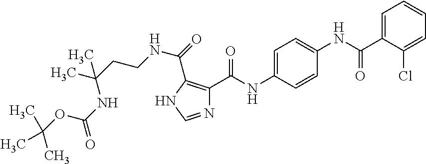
N1=CNC(C(=O)NCCC(C)(NC(=O)OC(C)(C)C)C)=C1C(NC1=CC=C(NC(C2=CC=CC=C2Cl)=O)C=C1)=O
